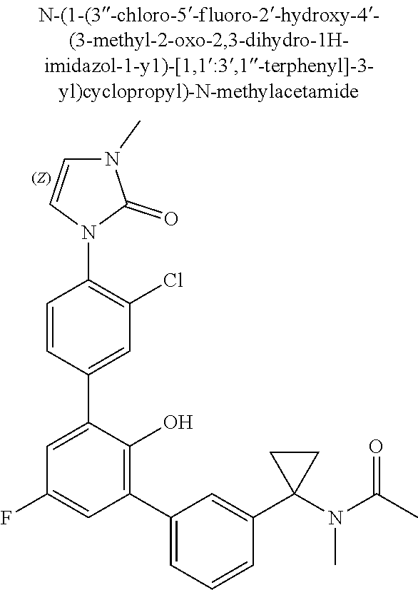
N(C)(C1(C2=CC(C3=C(O)C(C4=CC(Cl)=C(N5C=CN(C)C5=O)C=C4)=CC(F)=C3)=CC=C2)CC1)C(=O)C
